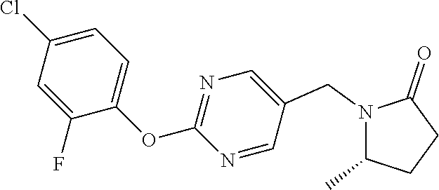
N1(CC2=CN=C(OC3=CC=C(Cl)C=C3F)N=C2)C(C)CCC1=O
